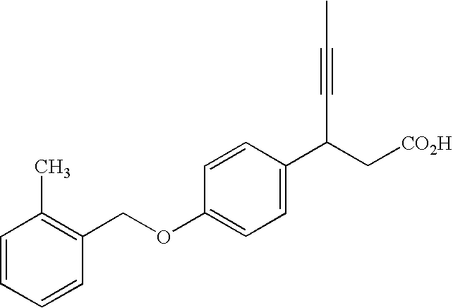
C1=CC=CC(COC2=CC=C(C(C#CC)C[CO2H])C=C2)=C1C
